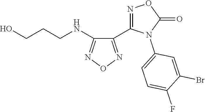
C1(C2=NOC(=O)N2C2=CC=C(F)C(Br)=C2)=NON=C1NCCCO
